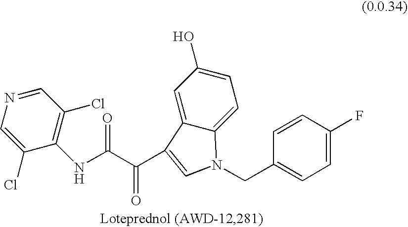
C1(Cl)=C(NC(C(=O)C2=CN(CC3=CC=C(F)C=C3)C3=CC=C(O)C=C32)=O)C(Cl)=CN=C1
